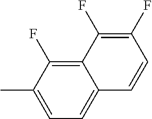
CC1=CC=C2C(=C1F)C(F)=C(F)C=C2
